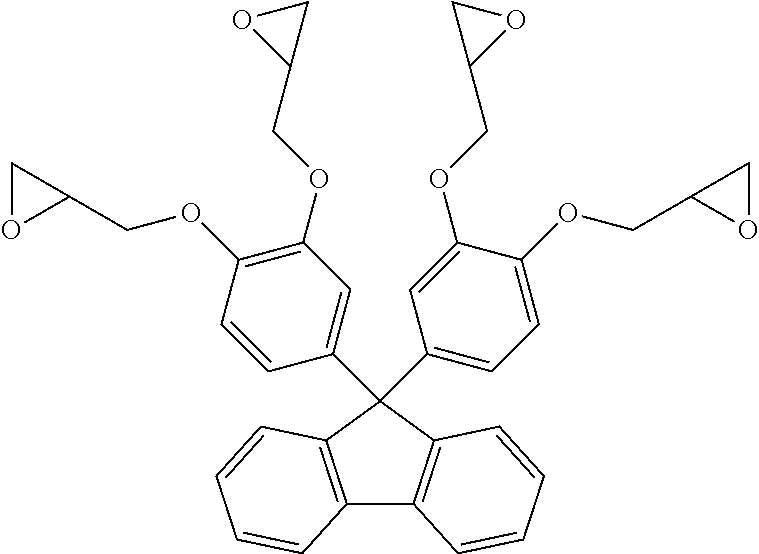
C12=C(C=CC=C1)C(C1=CC(OCC3CO3)=C(OCC3CO3)C=C1)(C1=CC=C(OCC3CO3)C(OCC3CO3)=C1)C1=C2C=CC=C1
